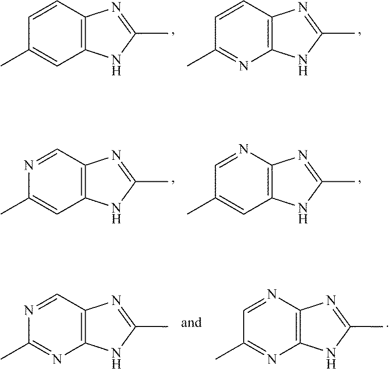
C12=C(NC(C)=N1)C=C(C)C=C2.C12=C(NC(C)=N1)N=C(C)C=C2.C12=C(NC(C)=N1)C=C(C)N=C2.C12=C(NC(C)=N1)C=C(C)C=N2.C12=C(NC(C)=N1)N=C(C)C=N2.C12=C(NC(C)=N1)N=C(C)N=C2
